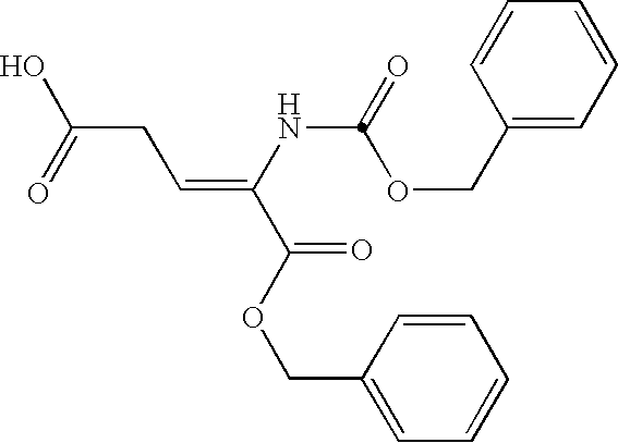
C1(COC(NC(=CCC(O)=O)C(OCC2=CC=CC=C2)=O)=O)=CC=CC=C1
